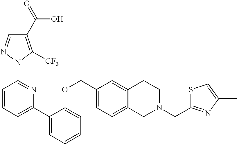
C1(C(=O)O)=C([CF3])N(C2=NC(C3=CC(C)=CC=C3OCC3=CC=C4C(=C3)CCN(CC3=NC(C)=CS3)C4)=CC=C2)N=C1
